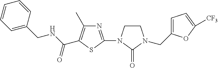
C(NCC1=CC=CC=C1)(=O)C1=C(C)N=C(N2CCN(CC3=CC=C([CF3])O3)C2=O)S1
